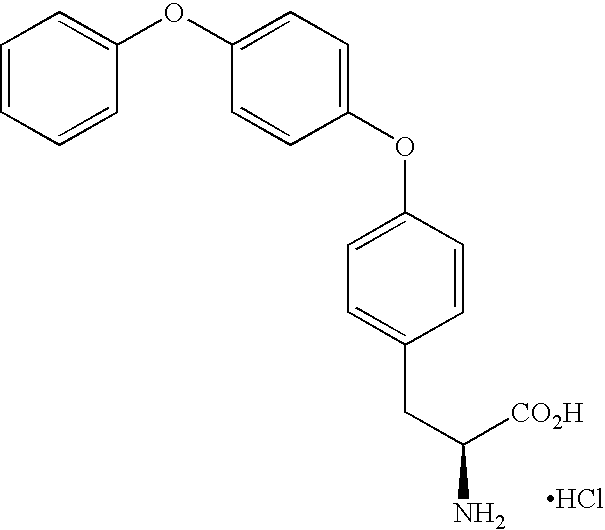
C1=CC=CC(OC2=CC=C(OC3=CC=C(CC(N)[CO2H])C=C3)C=C2)=C1.Cl
